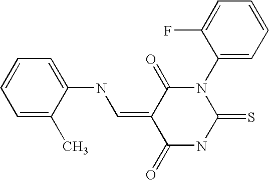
C1=CC=C(C)C(NC=C2C(=O)N(C3=CC=CC=C3F)C(=S)NC2=O)=C1
